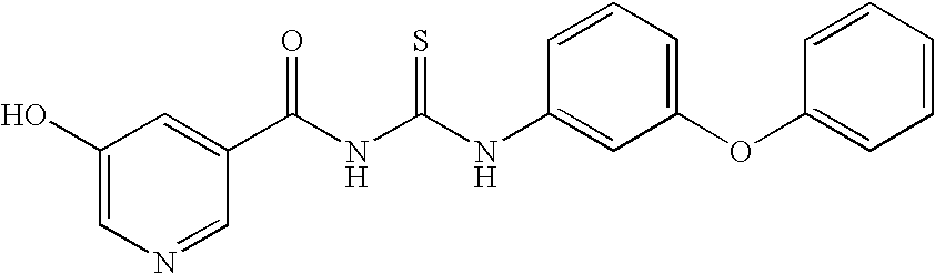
C(NC(NC1=CC(OC2=CC=CC=C2)=CC=C1)=S)(=O)C1=CC(O)=CN=C1
